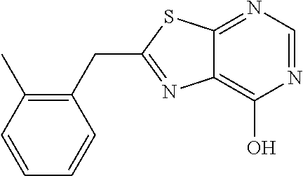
C1(CC2=NC3=C(O)N=CN=C3S2)=C(C)C=CC=C1
